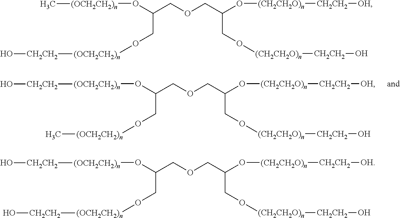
C(COCC(O[(CH2CH2O)n][CH2CH2][OH])CO[(CH2CH2O)n][CH2CH2]O)(O[(OCH2CH2)n][CH2CH2]O)CO[(OCH2CH2)n]C.C(COCC(O[(CH2CH2O)n][CH2CH2][OH])CO[(CH2CH2O)n][CH2CH2]O)(O[(OCH2CH2)n]C)CO[(OCH2CH2)n][CH2CH2]O.C(COCC(O[(CH2CH2O)n][CH2CH2][OH])CO[(CH2CH2O)n][CH2CH2]O)(O[(OCH2CH2)n][CH2CH2]O)CO[(OCH2CH2)n][CH2CH2]O
